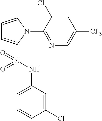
C1=CN(C2=NC=C([CF3])C=C2Cl)C(S(NC2=CC=CC(Cl)=C2)(=O)=O)=C1
